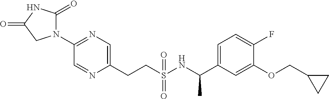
C1(N2C(=O)NC(=O)C2)=NC=C(CCS(NC(C2=CC=C(F)C(OCC3CC3)=C2)C)(=O)=O)N=C1
